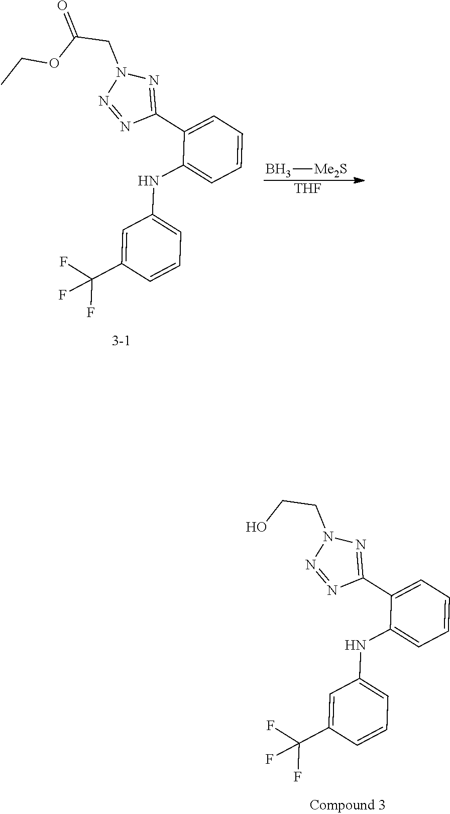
C1=C(C(F)(F)F)C=CC=C1NC1=CC=CC=C1C1=NN(CC(OCC)=O)N=N1.[THF].B[Me2S].C1=C(C(F)(F)F)C=CC=C1NC1=CC=CC=C1C1=NN(CCO)N=N1
